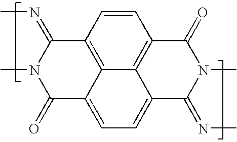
C1(=O)C2=CC=C3C4=C(C=CC(=C24)C(=NC)N1C)C(=O)N(C)C3=NC
